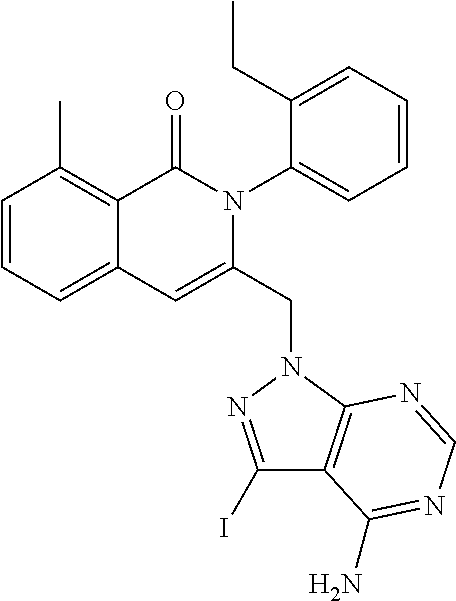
C1=CC=C2C(=C1C)C(=O)N(C1=CC=CC=C1CC)C(CN1C3=C(C(I)=N1)C(N)=NC=N3)=C2
